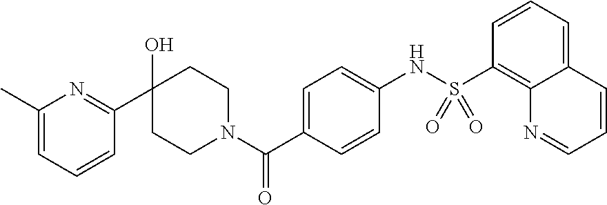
C1(C)=CC=CC(C2(O)CCN(C(C3=CC=C(NS(C4=C5C(=CC=C4)C=CC=N5)(=O)=O)C=C3)=O)CC2)=N1
